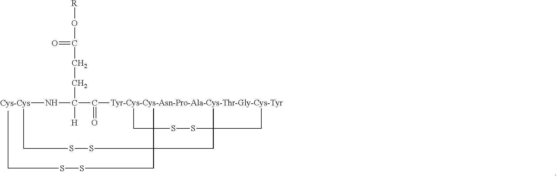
CCC1(C)C(SSCC)(CSSCC)CCC(C)(CC)SS1.[Tyr-Cys-Cys-Asn-Pro-Ala-Cys-Thr-Gly-Cys-Tyr]C(C(N[Cys-Cys])([H])CCC(O[R])=O)=O
